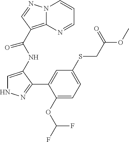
C1=C(NC(C2=C3N(C=CC=N3)N=C2)=O)C(C2=CC(SCC(OC)=O)=CC=C2OC(F)F)=NN1
